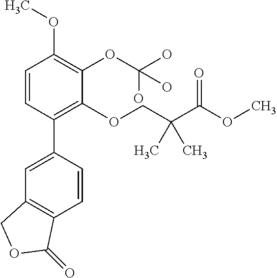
C1=CC(C2=CC3=C(C=C2)C(=O)OC3)=C(OCC(C(OC)=O)(C)C)C(OC(O)(O)O)=C1OC
